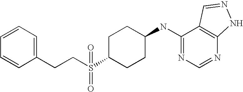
C1=CC=C(CCS(C2CCC(NC3=NC=NC4=C3C=NN4)CC2)(=O)=O)C=C1
